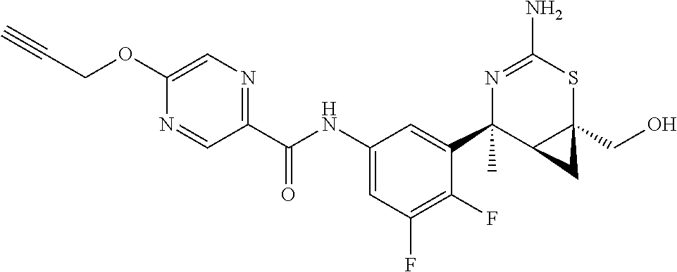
N1=C(N)SC2(CO)C(C1(C1=CC(NC(C3=NC=C(OCC#C)N=C3)=O)=CC(F)=C1F)C)C2
